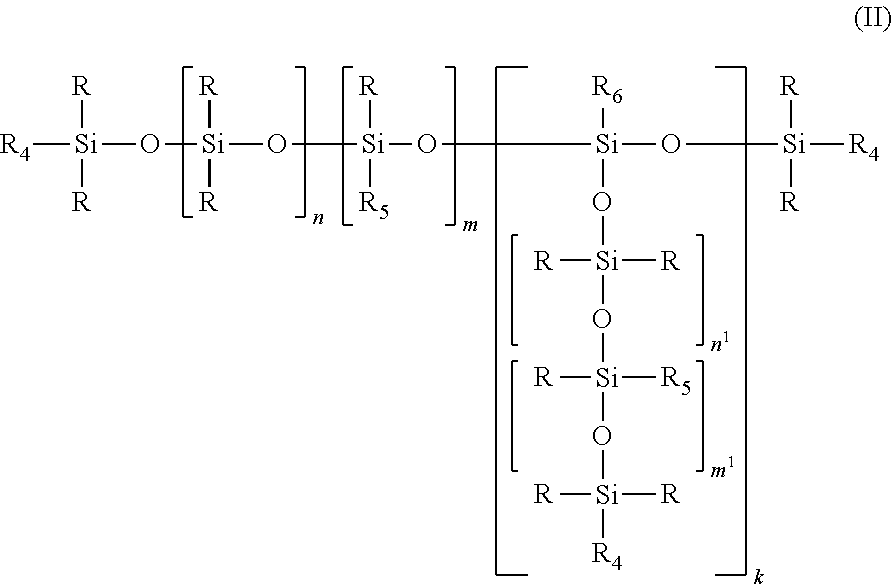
[R4][Si]([R])([R])O[Si]([R])([R])O[Si]([R])([R5])O[Si]([R6])(O[Si]([R])([R])O[Si]([R])([R5])O[Si]([R])([R])[R4])O[Si]([R])([R])[R4]
